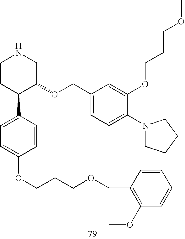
C1CC(C2=CC=C(OCCCOCC3=C(OC)C=CC=C3)C=C2)C(OCC2=CC=C(N3CCCC3)C(OCCCOC)=C2)CN1
